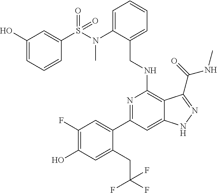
C1(C2=CC(F)=C(O)C=C2CC(F)(F)F)=NC(NCC2=CC=CC=C2N(C)S(=O)(C2=CC(O)=CC=C2)=O)=C2C(=C1)NN=C2C(NC)=O
